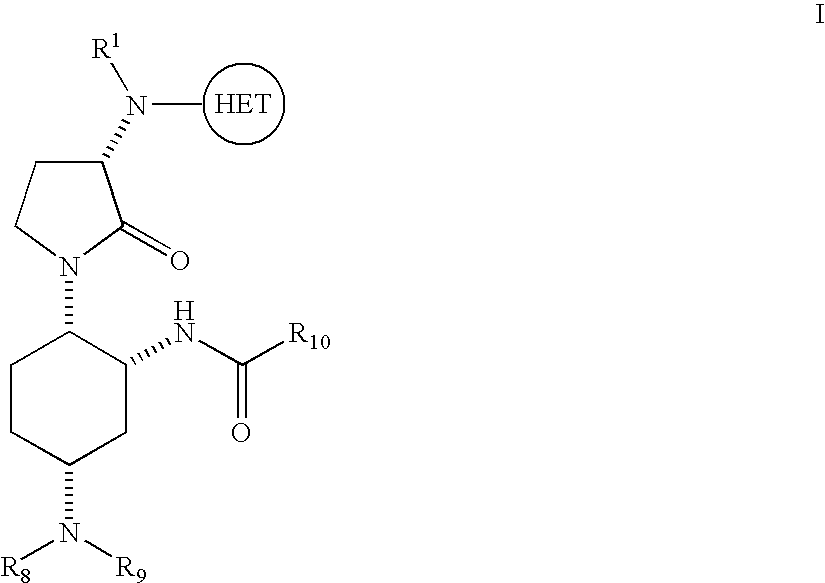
C1CC(N([R8])[R9])CC(NC([R10])=O)C1N1CCC(N([R1])C)C1=O.[HET]
